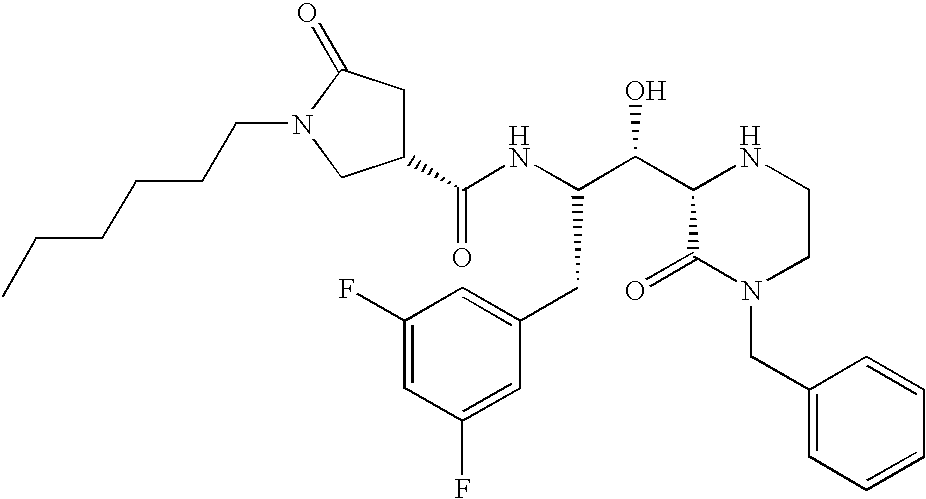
C1(C(NC(C(C2C(=O)N(CC3=CC=CC=C3)CCN2)O)CC2=CC(F)=CC(F)=C2)=O)CC(=O)N(CCCCCC)C1
